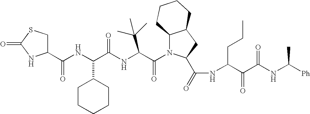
C1(C(NC(C(NC(C(N2C3C(CC2C(=O)NC(C(C(NC([Ph])C)=O)=O)CCC)CCCC3)=O)C(C)(C)C)=O)C2CCCCC2)=O)CSC(=O)N1
